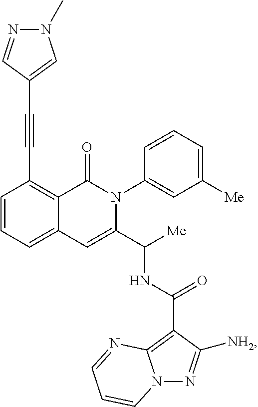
C1=CC=C2C(=C1C#CC1=CN(C)N=C1)C(=O)N(C1=CC([Me])=CC=C1)C(C([Me])NC(=O)C1=C3N(N=C1[NH2])C=CC=N3)=C2
